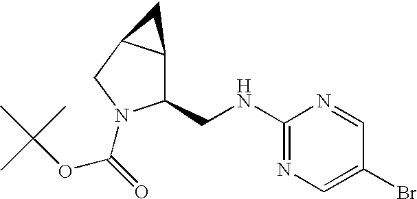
C1(NCC2C3C(CN2C(=O)OC(C)(C)C)C3)=NC=C(Br)C=N1
